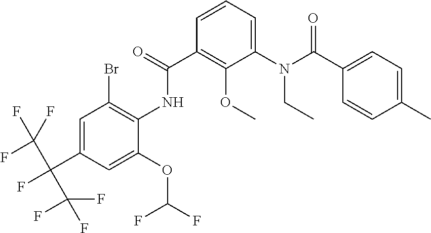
C1=CC=C(N(C(C2=CC=C(C)C=C2)=O)CC)C(OC)=C1C(=O)NC1=C(Br)C=C(C(C(F)(F)F)(C(F)(F)F)F)C=C1OC(F)F
